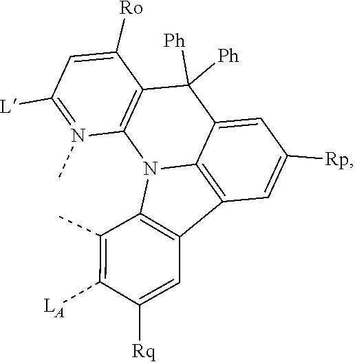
N1(C)=C([L])C=C([Ro])C2=C1N1C3=C(C4=C1C(C)=C([LA])C([Rq])=C4)C=C([Rp])C=C3C2([Ph])[Ph]
